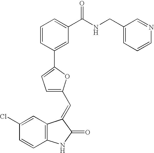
C1(Cl)=CC2=C(C=C1)NC(=O)C2=CC1=CC=C(C2=CC(C(NCC3=CC=CN=C3)=O)=CC=C2)O1
